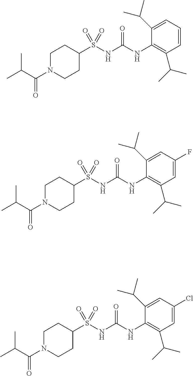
C1(S(NC(NC2=C(C(C)C)C=CC=C2C(C)C)=O)(=O)=O)CCN(C(C(C)C)=O)CC1.C1(S(NC(NC2=C(C(C)C)C=C(F)C=C2C(C)C)=O)(=O)=O)CCN(C(C(C)C)=O)CC1.C1(S(NC(NC2=C(C(C)C)C=C(Cl)C=C2C(C)C)=O)(=O)=O)CCN(C(C(C)C)=O)CC1
